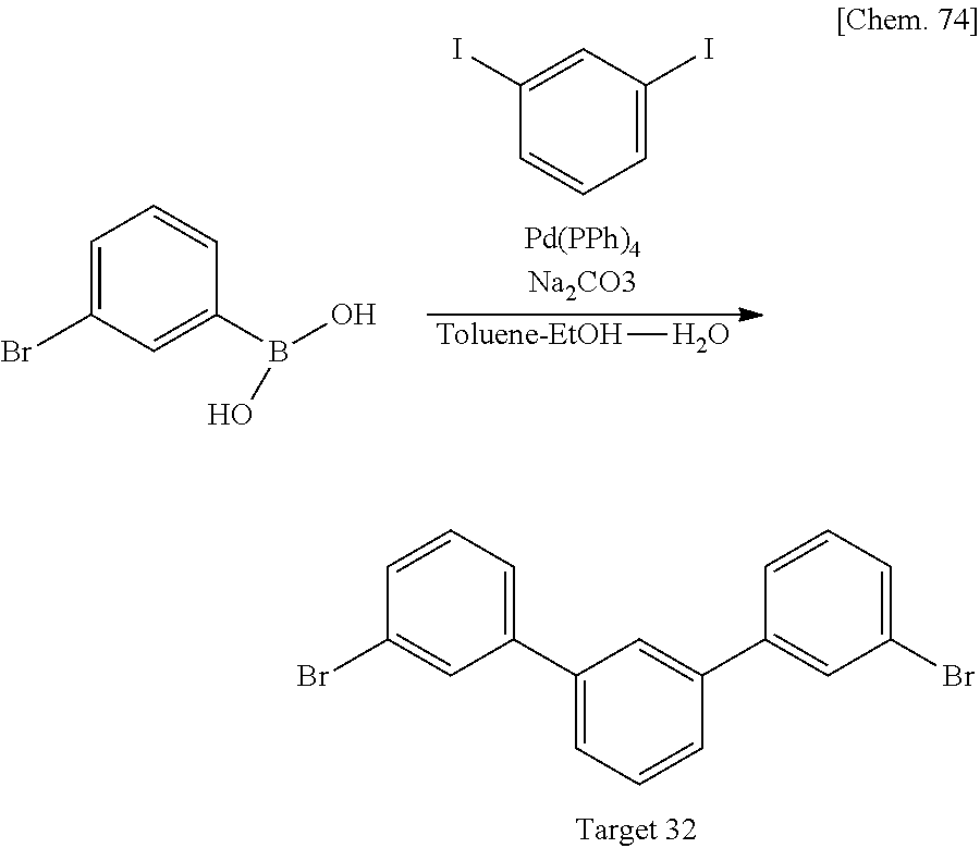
C1=C(I)C=C(I)C=C1.[Toluene-EtOH]O.C1=C(Br)C=C(B(O)O)C=C1.C1=CC=C(C2=CC=CC(C3=CC(Br)=CC=C3)=C2)C=C1Br
